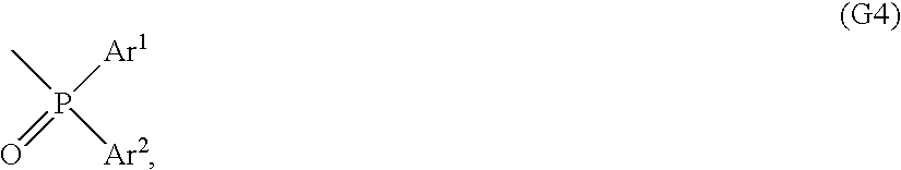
CP([Ar2])([Ar1])=O
